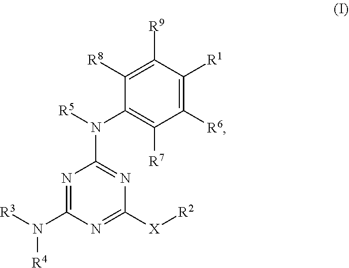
C1([R6])=C([R1])C([R9])=C([R8])C(N([R5])C2=NC([X][R2])=NC(N([R3])[R4])=N2)=C1[R7]
